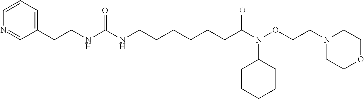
C1(CCNC(NCCCCCCC(=O)N(OCCN2CCOCC2)C2CCCCC2)=O)=CC=CN=C1
